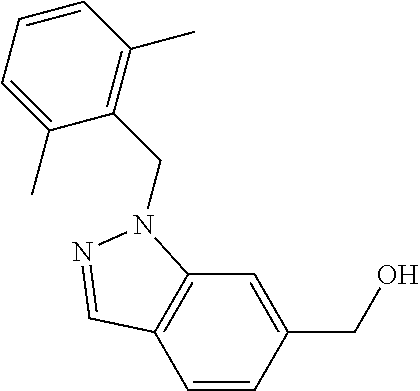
C1=CC(CO)=CC2=C1C=NN2CC1=C(C)C=CC=C1C
